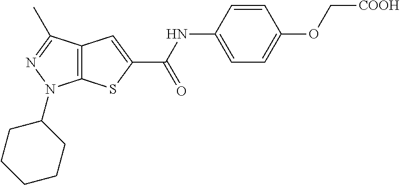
C12=C(C(C)=NN1C1CCCCC1)C=C(C(NC1=CC=C(OC[COOH])C=C1)=O)S2
